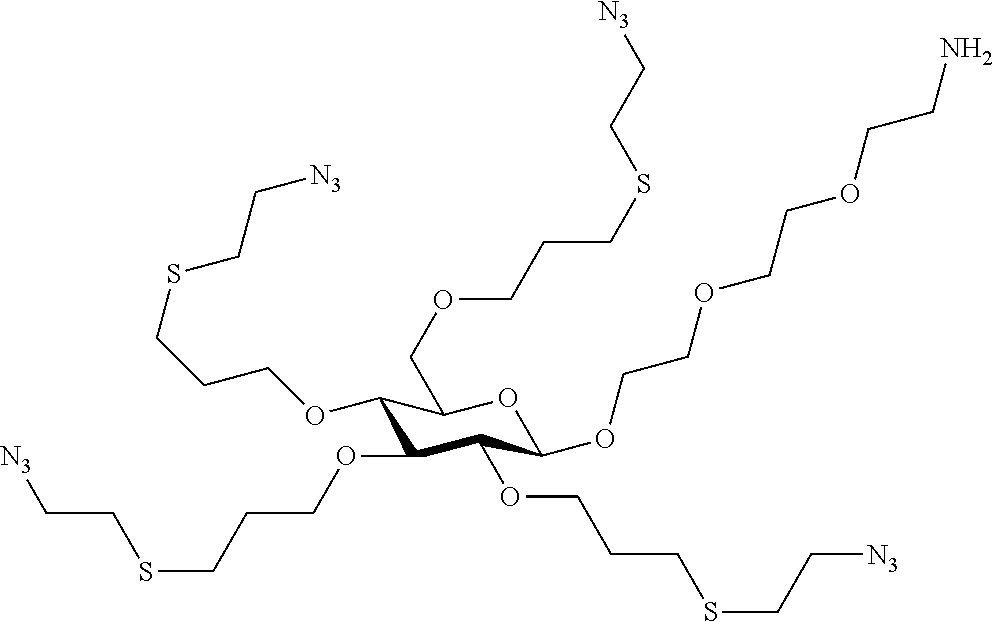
C1(OCCCSCC[N3])C(OCCCSCC[N3])C(OCCCSCC[N3])C(OCCOCCOCCN)OC1COCCCSCC[N3]
